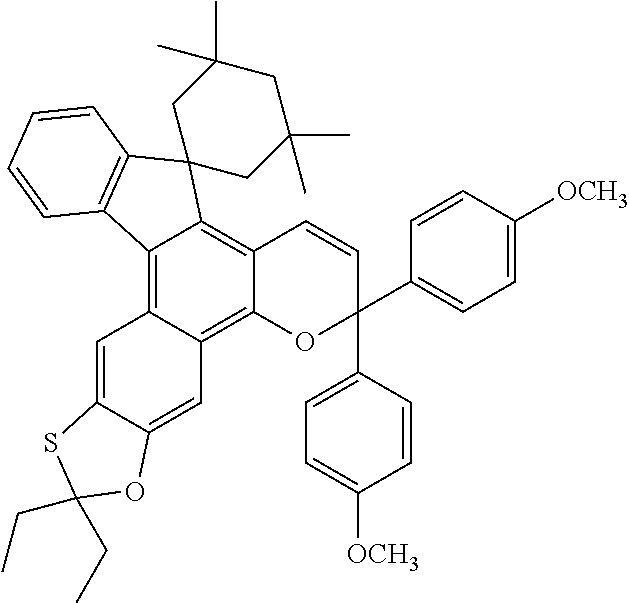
C12=C3C(=C4C(=C1C=CC(C1=CC=C([OCH3])C=C1)(C1=CC=C([OCH3])C=C1)O2)C1(C2=C4C=CC=C2)CC(C)(C)CC(C)(C)C1)C=C1C(=C3)OC(CC)(CC)S1
